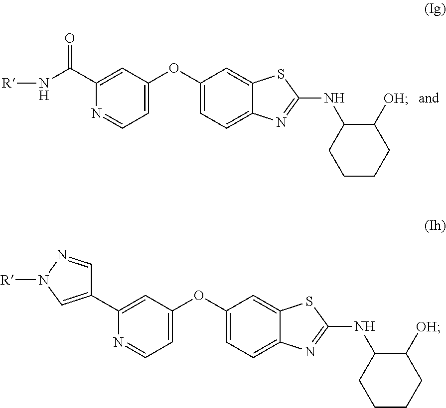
C1(OC2=CC=NC(C(N[R])=O)=C2)=CC=C2C(=C1)SC(NC1CCCCC1[OH])=N2.C1(OC2=CC=NC(C3=CN([R])N=C3)=C2)=CC=C2C(=C1)SC(NC1CCCCC1[OH])=N2
